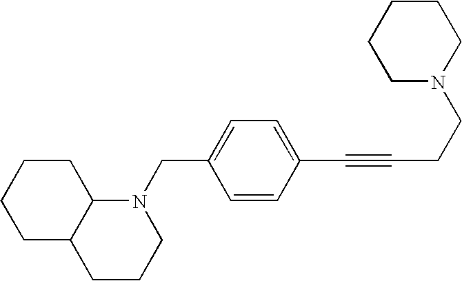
C1CCCN(CCC#CC2=CC=C(CN3C4C(CCC3)CCCC4)C=C2)C1
